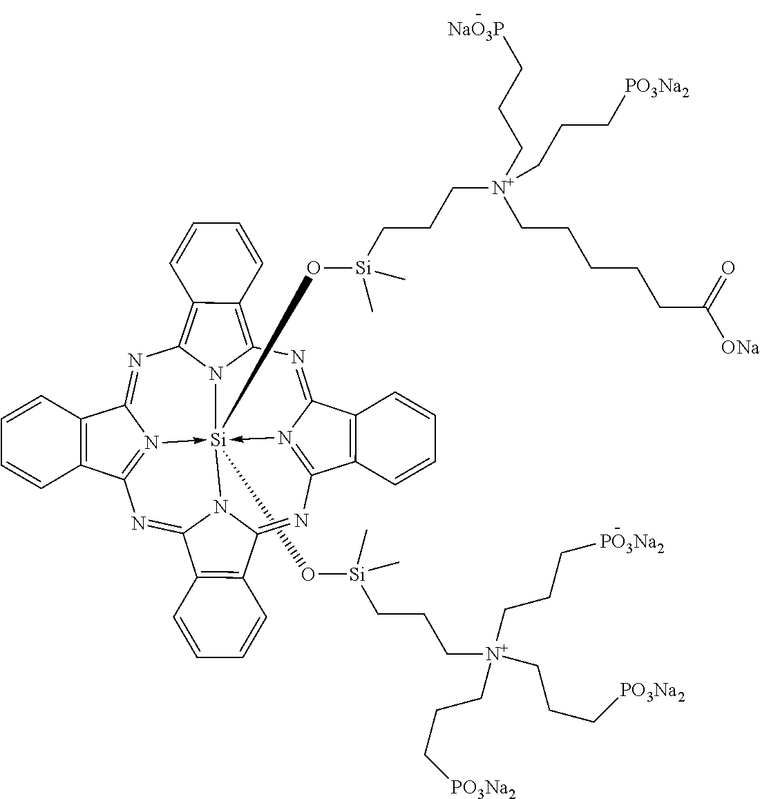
[Si]123(O[Si](CCC[N+](CCC[PO3Na2])(CCC[PO3Na2])CCC[PO3Na2])(C)C)(O[Si](CCC[N+](CCCCCC([ONa])=O)(CCC[NaO3P])CCC[PO3Na2])(C)C)-N4=C5C6=C(C4=NC4=C7C(=C(N=C8N->1=C(N=C1N2C(=N5)C2=C1C=CC=C2)C1=C8C=CC=C1)N34)C=CC=C7)C=CC=C6
